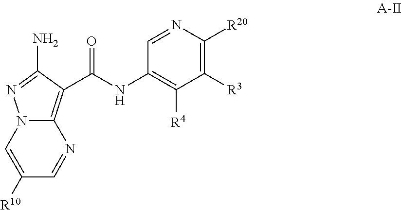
C1([R3])=C([R20])N=CC(NC(C2=C3N(N=C2N)C=C([R10])C=N3)=O)=C1[R4]
